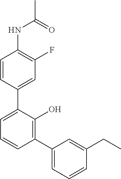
C1=CC(C2=CC=CC(C3=CC=CC(CC)=C3)=C2O)=CC(F)=C1NC(C)=O
